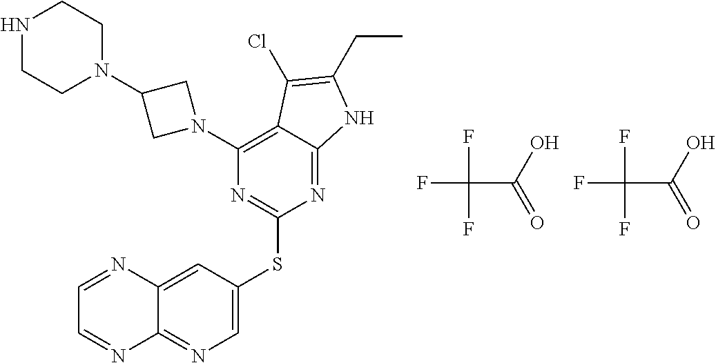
C1=C(SC2=NC(N3CC(N4CCNCC4)C3)=C3C(=N2)NC(CC)=C3Cl)C=C2C(=N1)N=CC=N2.FC(C(=O)O)(F)F.FC(C(=O)O)(F)F
